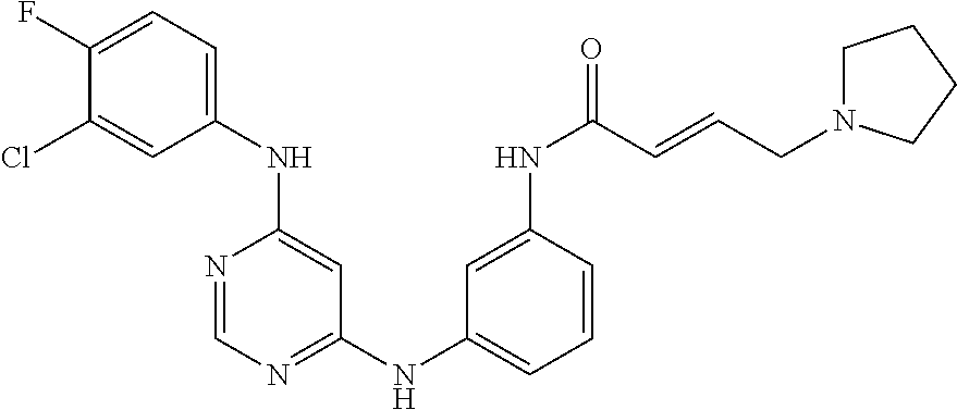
C1(F)=CC=C(NC2=CC(NC3=CC=CC(NC(=O)C=CCN4CCCC4)=C3)=NC=N2)C=C1Cl
